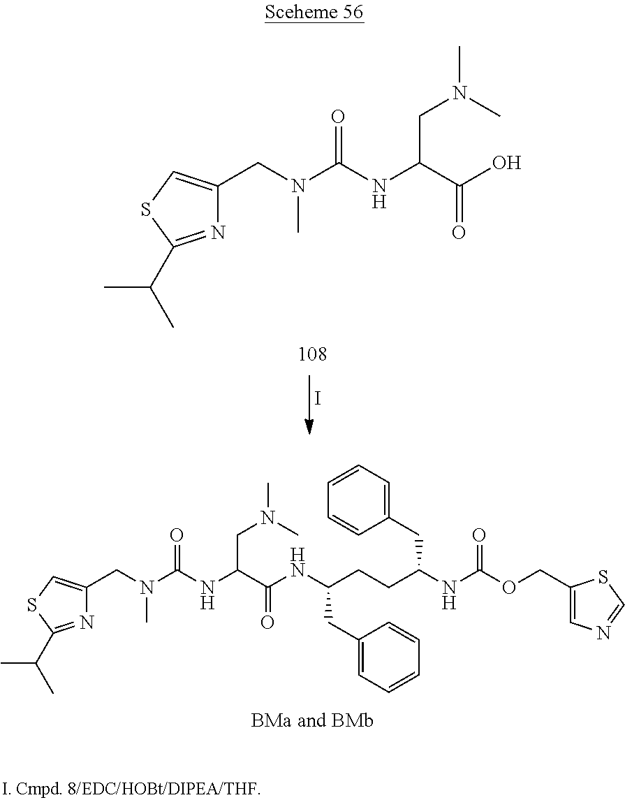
C1(CC(NC(C(NC(N(CC2=CSC(C(C)C)=N2)C)=O)CN(C)C)=O)CCC(NC(OCC2=CN=CS2)=O)CC2=CC=CC=C2)=CC=CC=C1.I.N1=C(C(C)C)SC=C1CN(C(NC(CN(C)C)C(=O)O)=O)C
